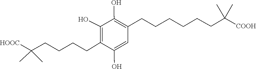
C1(O)=C(CCCCCCC(C)(C)[COOH])C=C(O)C(CCCCC(C)(C)[HOOC])=C1O
